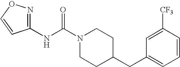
N(C(N1CCC(CC2=CC=CC([CF3])=C2)CC1)=O)C1=NOC=C1
